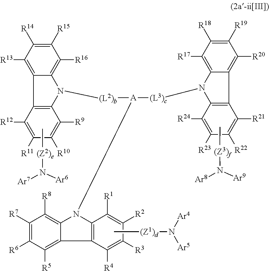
[(L2)b]([A]([(L3)c]N1C2=C(C3=C([R20])C([R19])=C([R18])C([R17])=C13)C([R21])=C([R22])C([R23])=C2[R24])N1C2=C(C([R4])=C([R3])C([R2])=C2[R1])C2=C([R5])C([R6])=C([R7])C([R8])=C21)N1C2=C([R16])C([R15])=C([R14])C([R13])=C2C2=C1C([R9])=C([R10])C([R11])=C2[R12].C[(Z1)d]N([Ar5])[Ar4].C[(Z2)e]N([Ar7])[Ar6].C[(Z3)f]N([Ar8])[Ar9]
